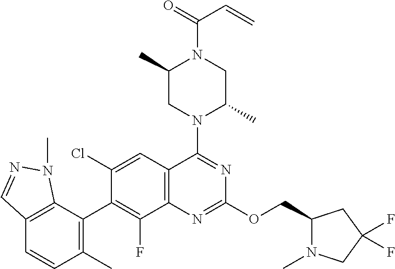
C12=C(C(C3=C(F)C4=C(C=C3Cl)C(N3C(C)CN(C(C=C)=O)C(C)C3)=NC(OCC3N(C)CC(F)(F)C3)=N4)=C(C)C=C1)N(C)N=C2
